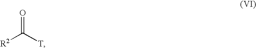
[R2]C([T])=O
